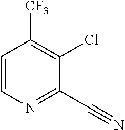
C1=CN=C(C#N)C(Cl)=C1[CF3]
